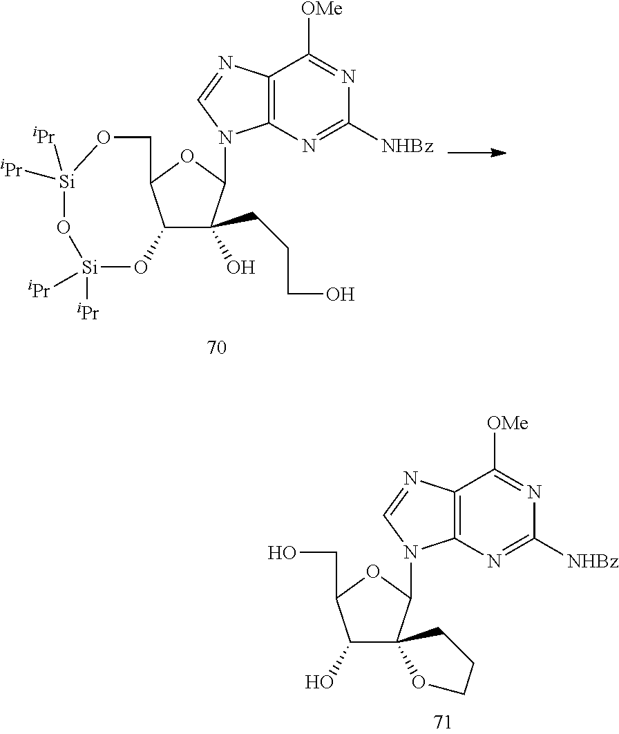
C12=C(N=C([NHBz])N=C1[OMe])N(C1C3(C(O)C(CO)O1)OCCC3)C=N2.C12=C(N=C([NHBz])N=C1[OMe])N(C1C(O)(CCCO)C3C(O1)CO[Si]([iPr])([iPr])O[Si]([iPr])([iPr])O3)C=N2
